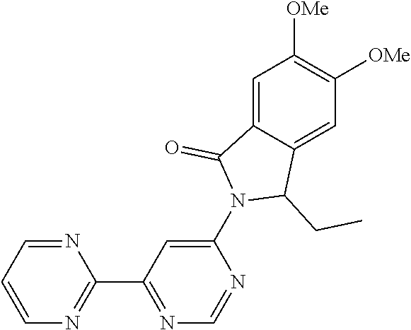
C1=C2C(=CC([OMe])=C1[OMe])C(CC)N(C1=CC(C3=NC=CC=N3)=NC=N1)C2=O
